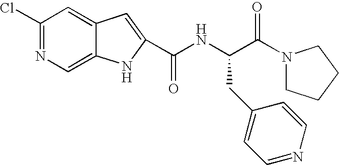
C1(Cl)=NC=C2C(=C1)C=C(C(NC(C(N1CCCC1)=O)CC1=CC=NC=C1)=O)N2
